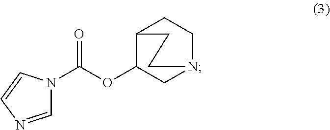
C1(OC(=O)N2C=NC=C2)CN2CCC1CC2
